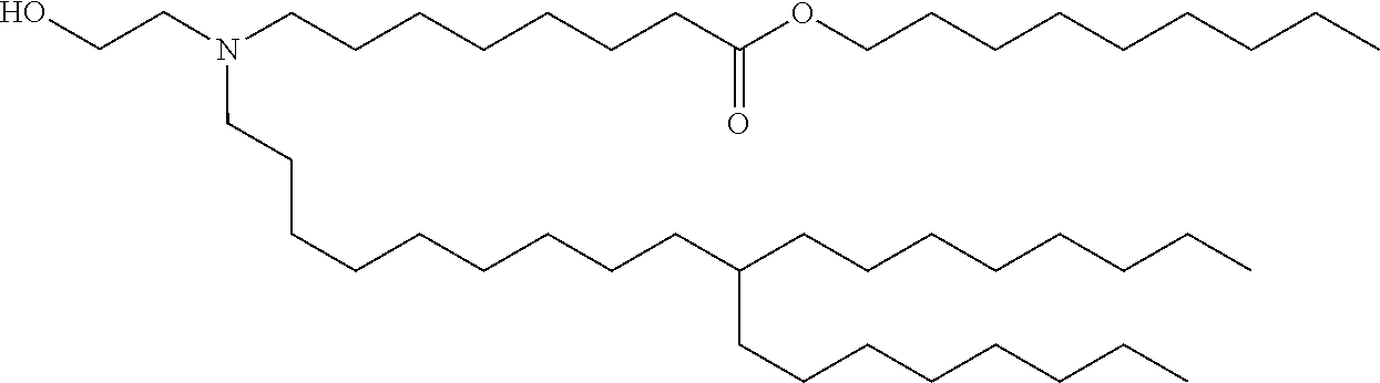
C(CC)CCCCCC(CCCCCCCCCN(CCCCCCCC(=O)OCCCCCCCCC)CCO)CCCCCCCC
